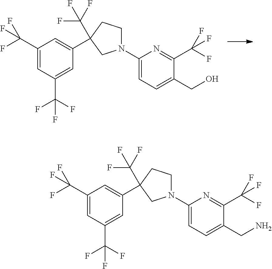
C1(N2CCC(C(F)(F)F)(C3=CC(C(F)(F)F)=CC(C(F)(F)F)=C3)C2)=CC=C(CO)C(C(F)(F)F)=N1.C1(N2CCC(C(F)(F)F)(C3=CC(C(F)(F)F)=CC(C(F)(F)F)=C3)C2)=CC=C(CN)C(C(F)(F)F)=N1
